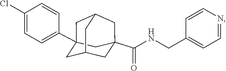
C1=CN=CC=C1CNC(=O)C12CC3CC(C4=CC=C(Cl)C=C4)(C1)CC(C2)C3
